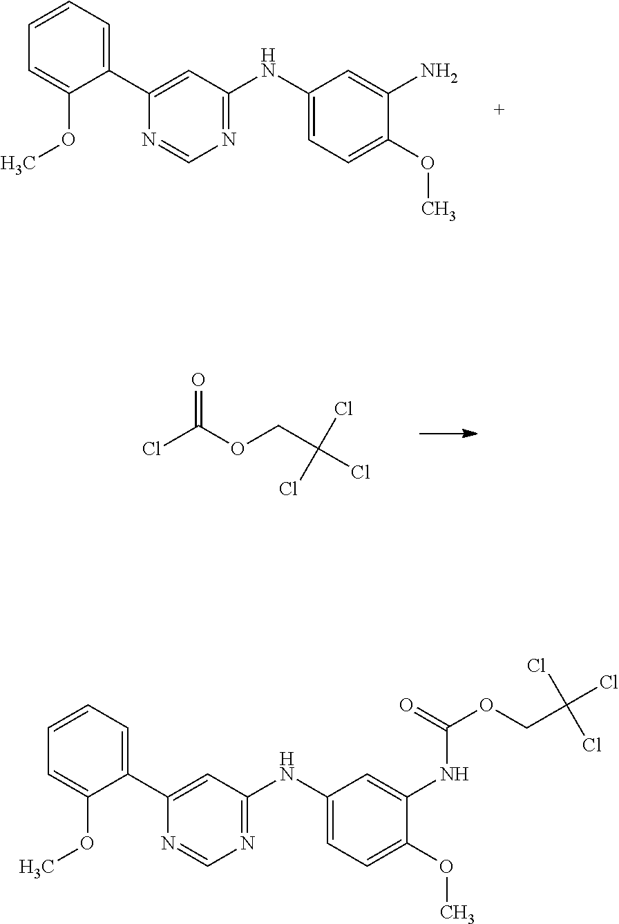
C1(C2=CC(NC3=CC=C(OC)C(N)=C3)=NC=N2)=CC=CC=C1OC.ClC(OCC(Cl)(Cl)Cl)=O.C1(C2=CC(NC3=CC=C(OC)C(NC(OCC(Cl)(Cl)Cl)=O)=C3)=NC=N2)=CC=CC=C1OC
